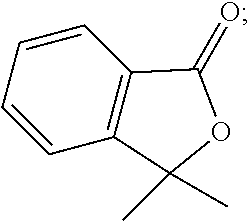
C12=C(C=CC=C1)C(=O)OC2(C)C
